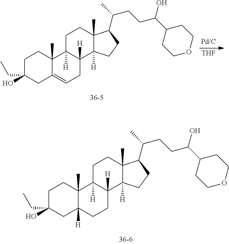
C1C(O)(CC)CC2([H])C(C)(C1)C1([H])C([H])(CC2)C2([H])C(C)(CC1)C(C(C)CCC(O)C1CCOCC1)CC2.[THF].C1C(O)(CC)CC2=CCC3([H])C([H])(C2(C)C1)CCC1(C)C3([H])CCC1C(C)CCC(O)C1CCOCC1
